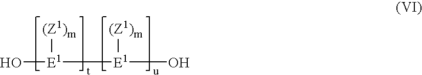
[E1](O)([(Z1)m])[E1](O)[(Z1)m]
